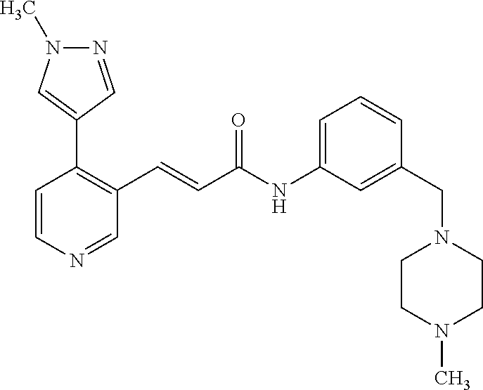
N1=CC(C2=C(C=CC(NC3=CC=CC(CN4CCN(C)CC4)=C3)=O)C=NC=C2)=CN1C
